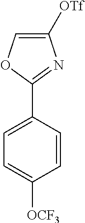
O1C(C2=CC=C([OCF3])C=C2)=NC([OTf])=C1
